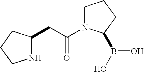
N1C(CC(N2CCCC2B(O)O)=O)CCC1
